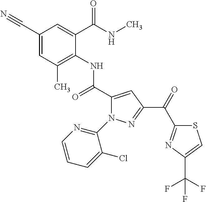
C1(C#N)=CC(C)=C(NC(C2=CC(C(=O)C3=NC(C(F)(F)F)=CS3)=NN2C2=NC=CC=C2Cl)=O)C(C(NC)=O)=C1
